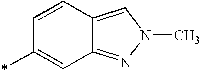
C1(*)=CC2=NN(C)C=C2C=C1
